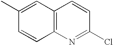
C1(C)=CC2=C(C=C1)N=C(Cl)C=C2
